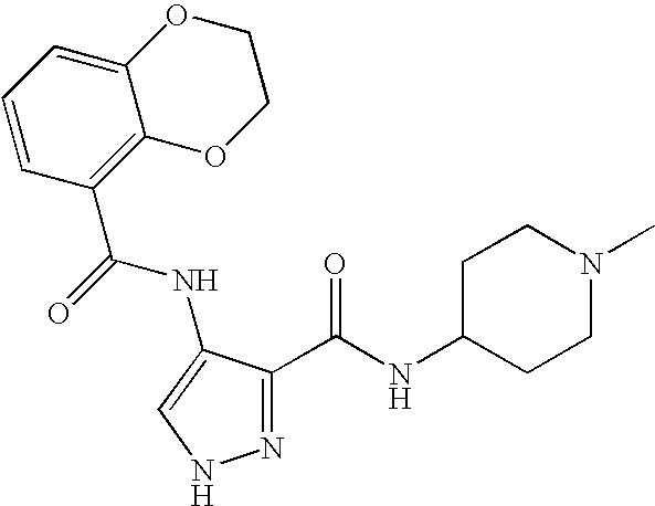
C1(C(NC2=CNN=C2C(=O)NC2CCN(C)CC2)=O)=C2C(=CC=C1)OCCO2
